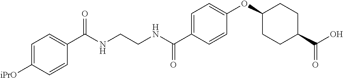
C1=C([iPrO])C=CC(C(NCCNC(C2=CC=C(OC3CCC(C(O)=O)CC3)C=C2)=O)=O)=C1
